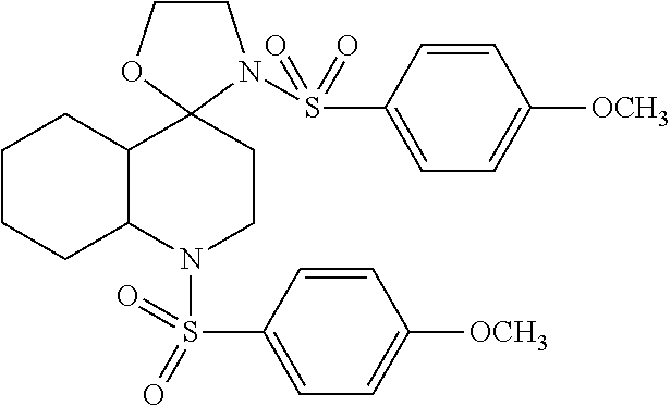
C1CN(S(C2=CC=C([OCH3])C=C2)(=O)=O)C2(O1)CCN(S(=O)(=O)C1=CC=C([OCH3])C=C1)C1C2CCCC1
